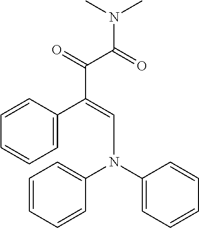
C1=C(C(=CN(C2=CC=CC=C2)C2=CC=CC=C2)C(=O)C(=O)N(C)C)C=CC=C1
